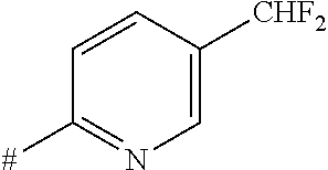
C1=CC([CHF2])=CN=C1[#]
